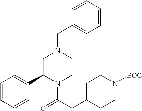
C1=CC(CN2CC(C3=CC=CC=C3)N(C(CC3CCN([BOC])CC3)=O)CC2)=CC=C1
